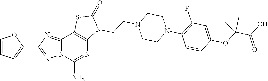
C12=NC(C3=CC=CO3)=NN1C(N)=NC1=C2SC(=O)N1CCN1CCN(C2=C(F)C=C(OC(C(O)=O)(C)C)C=C2)CC1
